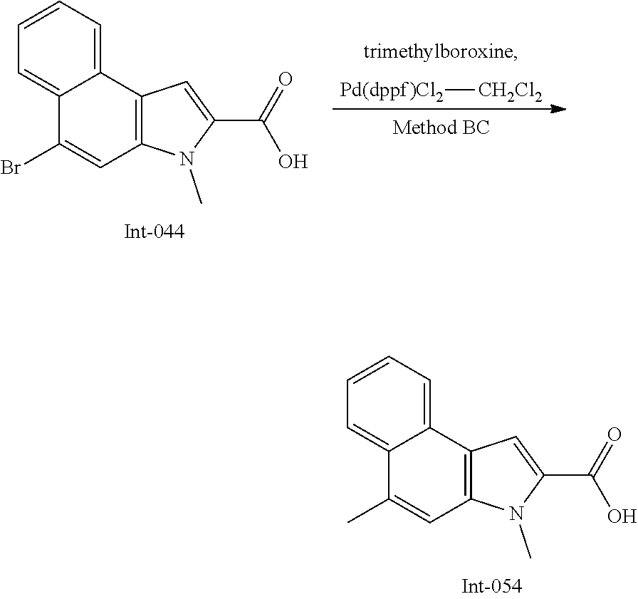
[Pd(dppf)Cl2][CH2Cl2].C12=CC=CC=C1C1=C(C=C2Br)N(C)C(C(=O)O)=C1.C12=CC=CC=C1C1=C(C=C2C)N(C)C(C(=O)O)=C1
